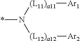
*N([(L12)a12][Ar2])[(L11)a11][Ar1]
